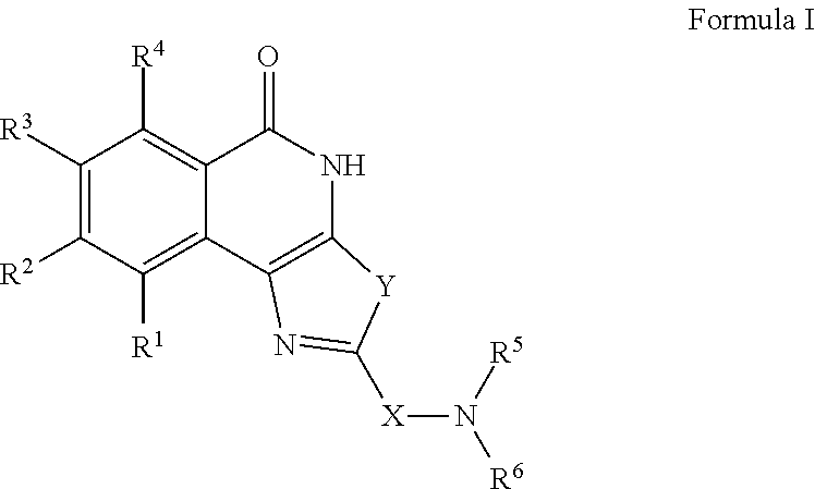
C1([R3])=C([R2])C([R1])=C2C(=C1[R4])C(=O)NC1=C2N=C([X]N([R6])[R5])[Y]1
